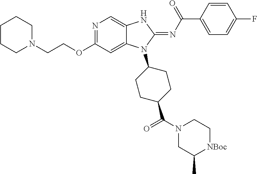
C1CCN(CCOC2=NC=C3C(=C2)N(C2CCC(C(=O)N4CC(C)[NBoc]CC4)CC2)C(=NC(C2=CC=C(F)C=C2)=O)N3)CC1
